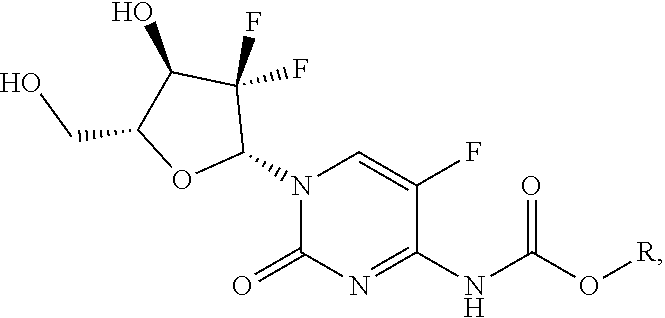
N1(C2C(F)(F)C(O)C(CO)O2)C(=O)N=C(NC(O[R])=O)C(F)=C1
